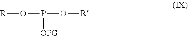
[R]OP([OPG])O[R]
